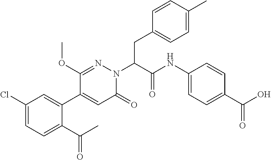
C1(Cl)=CC=C(C(C)=O)C(C2=CC(=O)N(C(C(=O)NC3=CC=C(C(=O)O)C=C3)CC3=CC=C(C)C=C3)N=C2OC)=C1
